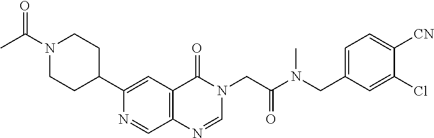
CC(N1CCC(C2=CC3=C(C=N2)N=CN(CC(N(CC2=CC=C([CN])C(Cl)=C2)C)=O)C3=O)CC1)=O
